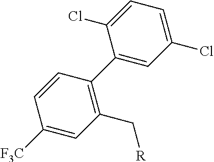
C1(C2=C(C[R])C=C([F3C])C=C2)=CC(Cl)=CC=C1Cl
